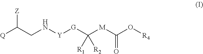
[Q]C(CN[Y][G]C([M]C(O[R4])=O)([R2])[R1])[Z]
